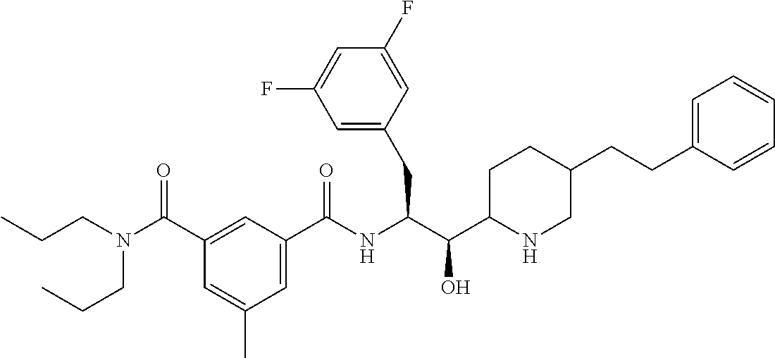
C1(CC(C(C2CCC(CCC3=CC=CC=C3)CN2)O)NC(C2=CC(C)=CC(C(N(CCC)CCC)=O)=C2)=O)=CC(F)=CC(F)=C1
